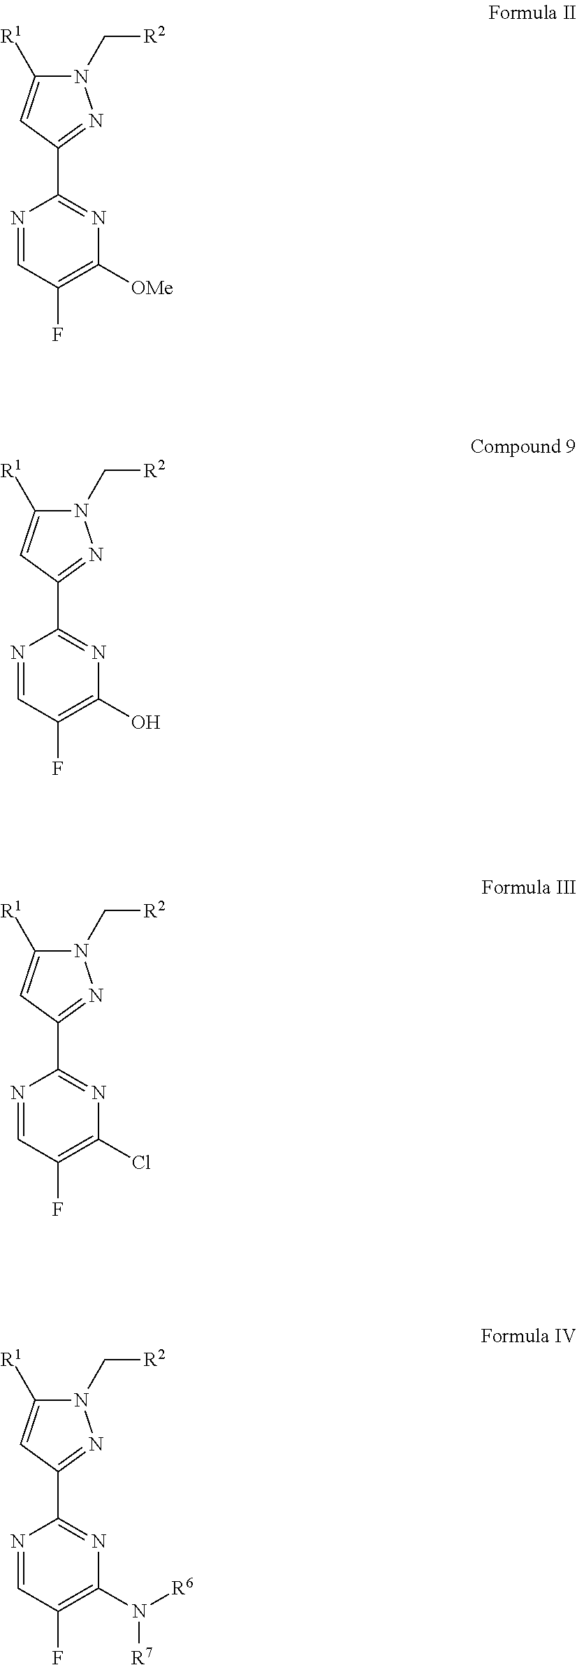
N1=CC(F)=C([OMe])N=C1C1=NN(C[R2])C([R1])=C1.N1=CC(F)=C(O)N=C1C1=NN(C[R2])C([R1])=C1.N1=CC(F)=C(Cl)N=C1C1=NN(C[R2])C([R1])=C1.N1=CC(F)=C(N([R6])[R7])N=C1C1=NN(C[R2])C([R1])=C1
